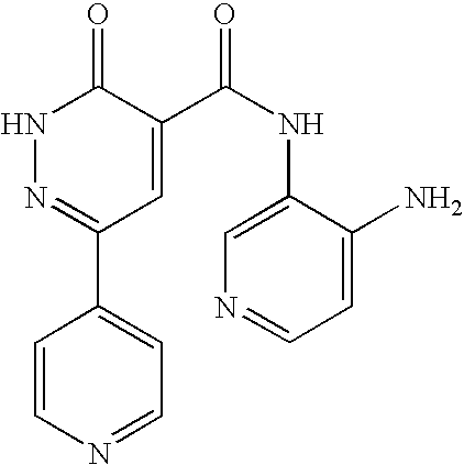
N1N=C(C2=CC=NC=C2)C=C(C(NC2=CN=CC=C2N)=O)C1=O
